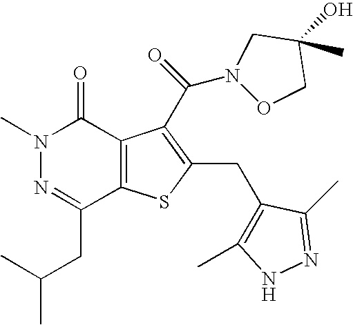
N1(C)N=C(CC(C)C)C2=C(C1=O)C(C(N1OCC(O)(C)C1)=O)=C(CC1=C(C)NN=C1C)S2
